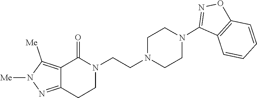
N1(CCN2CCN(C3=NOC4=C3C=CC=C4)CC2)C(=O)C2=C([Me])N([Me])N=C2CC1
